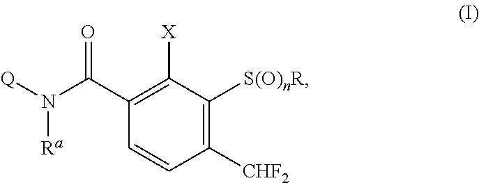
C1([CHF2])=C([S(O)nR])C([X])=C(C(N([Q])[Ra])=O)C=C1
